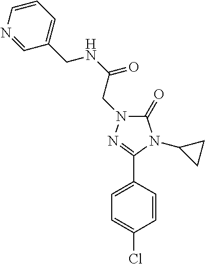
N1=CC(CNC(=O)CN2C(=O)N(C3CC3)C(C3=CC=C(Cl)C=C3)=N2)=CC=C1
